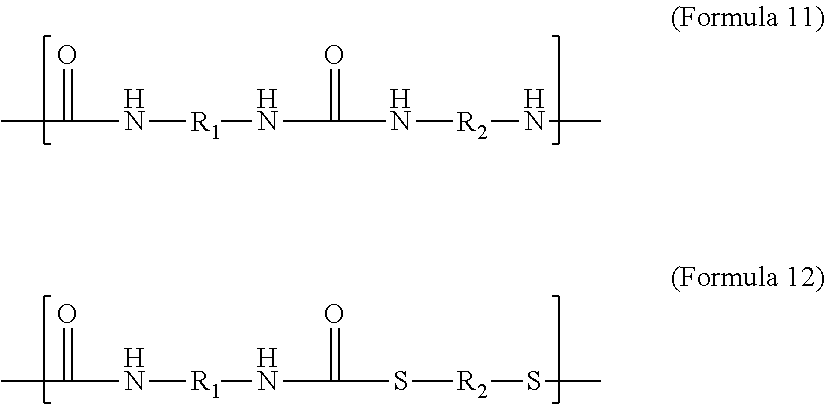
CC(N[R1]NC(=O)N[R2]NC)=O.CC(N[R1]NC(=O)S[R2]SC)=O
